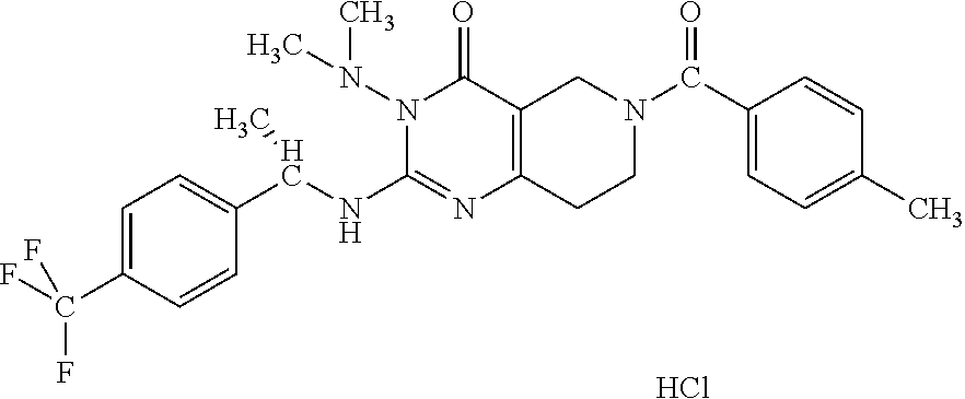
C1=C(C(F)(F)F)C=CC(C(NC2=NC3=C(C(=O)N2N(C)C)CN(C(=O)C2=CC=C(C)C=C2)CC3)C)=C1.Cl
